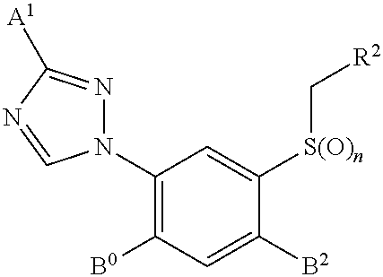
C1(N2N=C([A1])N=C2)=C([B0])C=C([B2])C([S(O)n]C[R2])=C1
